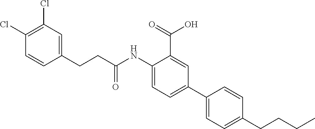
C1(NC(CCC2=CC(Cl)=C(Cl)C=C2)=O)=CC=C(C2=CC=C(CCCC)C=C2)C=C1C(=O)O
